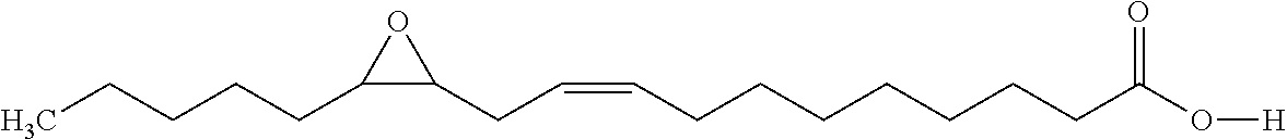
C1(CCCCC)C(CC=CCCCCCCCC(O[H])=O)O1
